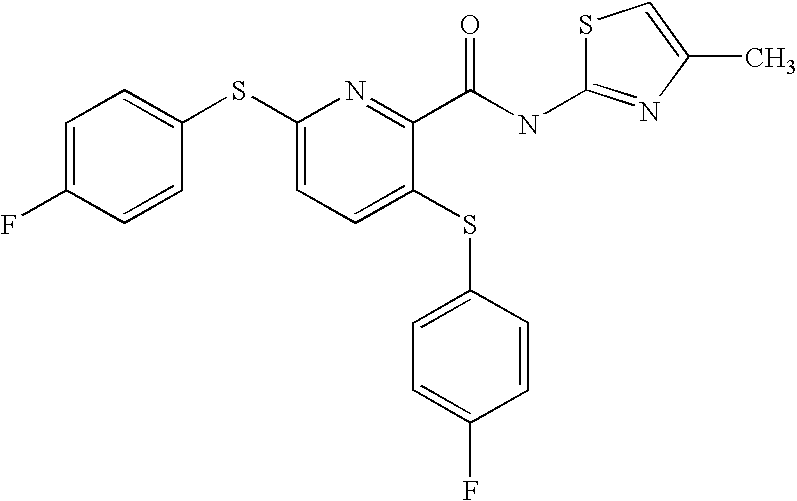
C1(SC2=CC=C(F)C=C2)=CC=C(SC2=CC=C(F)C=C2)C(C(NC2=NC(C)=CS2)=O)=N1
